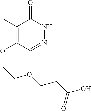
C1(C)=C(OCCOCCC(O)=O)C=NNC1=O
